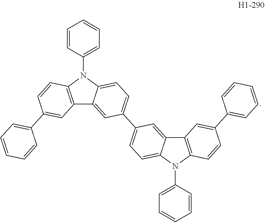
C12=CC(C3=CC=C4C(=C3)C3=C(C=CC(C5=CC=CC=C5)=C3)N4C3=CC=CC=C3)=CC=C1N(C1=CC=CC=C1)C1=C2C=C(C2=CC=CC=C2)C=C1
